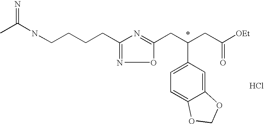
N(CCCCC1=NOC(CC(CC([OEt])=O)C2=CC=C3C(=C2)OCO3)=N1)C(C)=N.Cl
